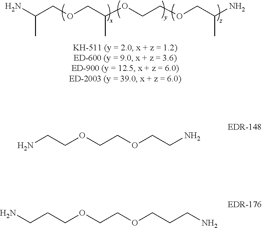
NC(COCC(OCCOCC(N)C)C)C.NCCOCCOCCN.NCCCOCCOCCCN
